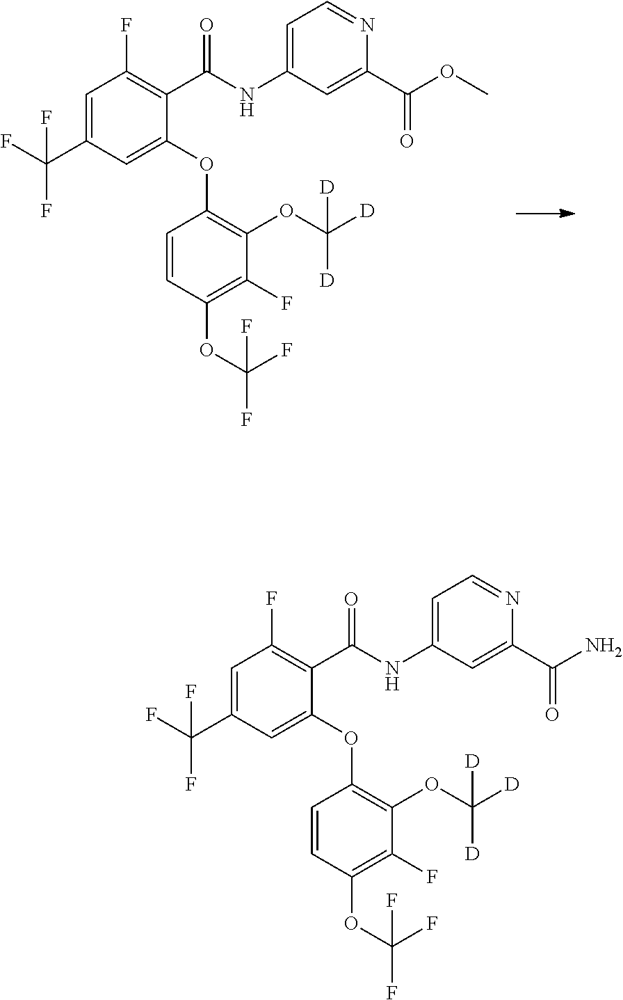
C1=C(C(F)(F)F)C=C(OC2=C(OC([D])([D])[D])C(F)=C(OC(F)(F)F)C=C2)C(C(=O)NC2=CC=NC(C(OC)=O)=C2)=C1F.C1=C(C(F)(F)F)C=C(OC2=C(OC([D])([D])[D])C(F)=C(OC(F)(F)F)C=C2)C(C(=O)NC2=CC=NC(C(N)=O)=C2)=C1F
